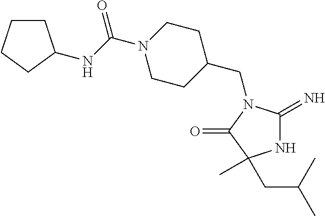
C1C(CN2C(=N)NC(C)(CC(C)C)C2=O)CCN(C(NC2CCCC2)=O)C1
